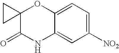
C12=CC=C([NO2])C=C1NC(=O)C1(O2)CC1
